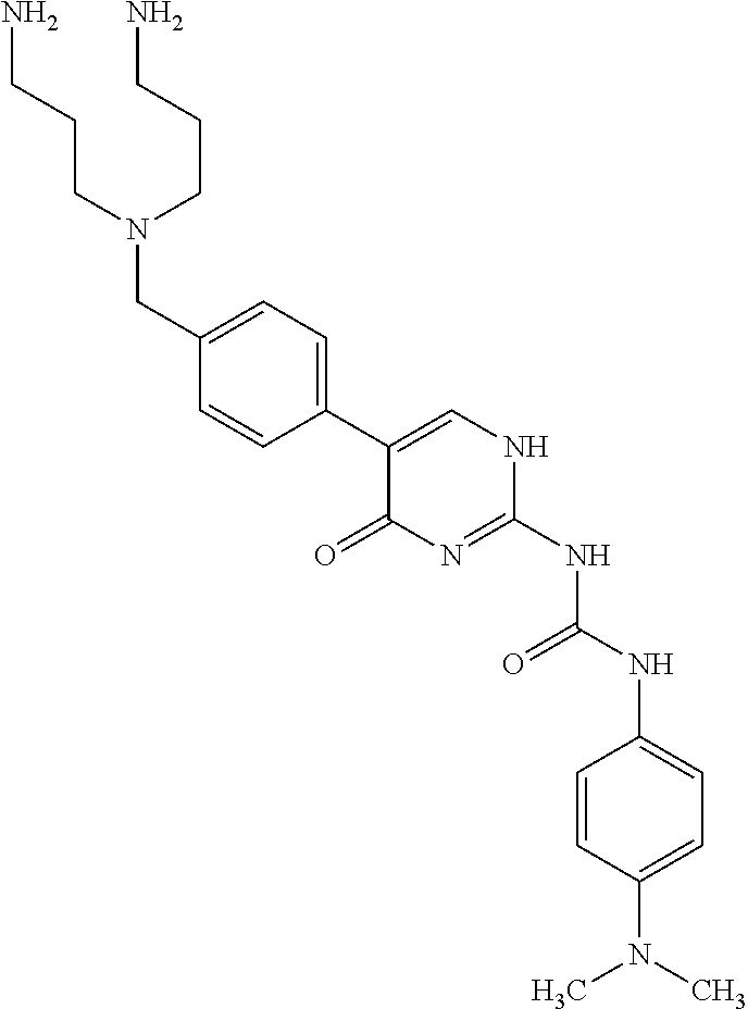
C1=CC(C2=CNC(NC(NC3=CC=C(N(C)C)C=C3)=O)=NC2=O)=CC=C1CN(CCCN)CCCN
